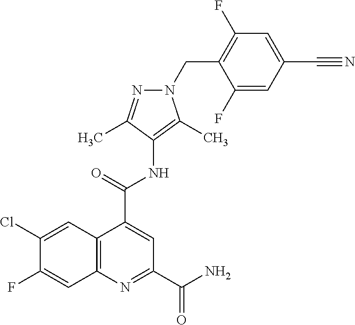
C(C1=CC(F)=C(CN2N=C(C)C(NC(C3=CC(C(N)=O)=NC4=C3C=C(Cl)C(F)=C4)=O)=C2C)C(F)=C1)#N
